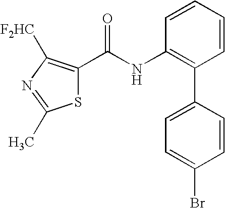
S1C(C(NC2=C(C3=CC=C(Br)C=C3)C=CC=C2)=O)=C([F2HC])N=C1C
